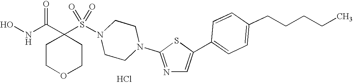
Cl.C1(S(N2CCN(C3=NC=C(C4=CC=C(CCCCC)C=C4)S3)CC2)(=O)=O)(C(NO)=O)CCOCC1
